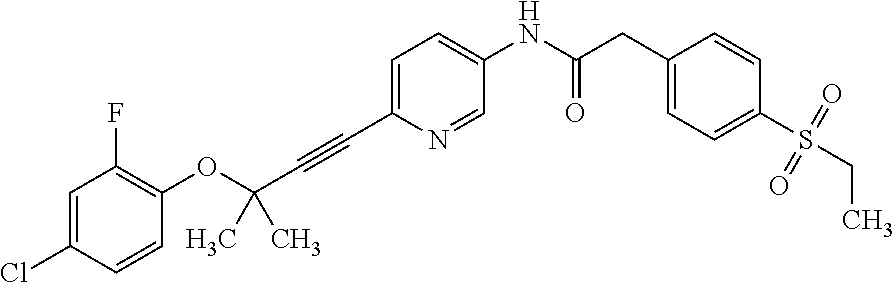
C1(Cl)=CC(F)=C(OC(C#CC2=CC=C(NC(CC3=CC=C(S(CC)(=O)=O)C=C3)=O)C=N2)(C)C)C=C1
